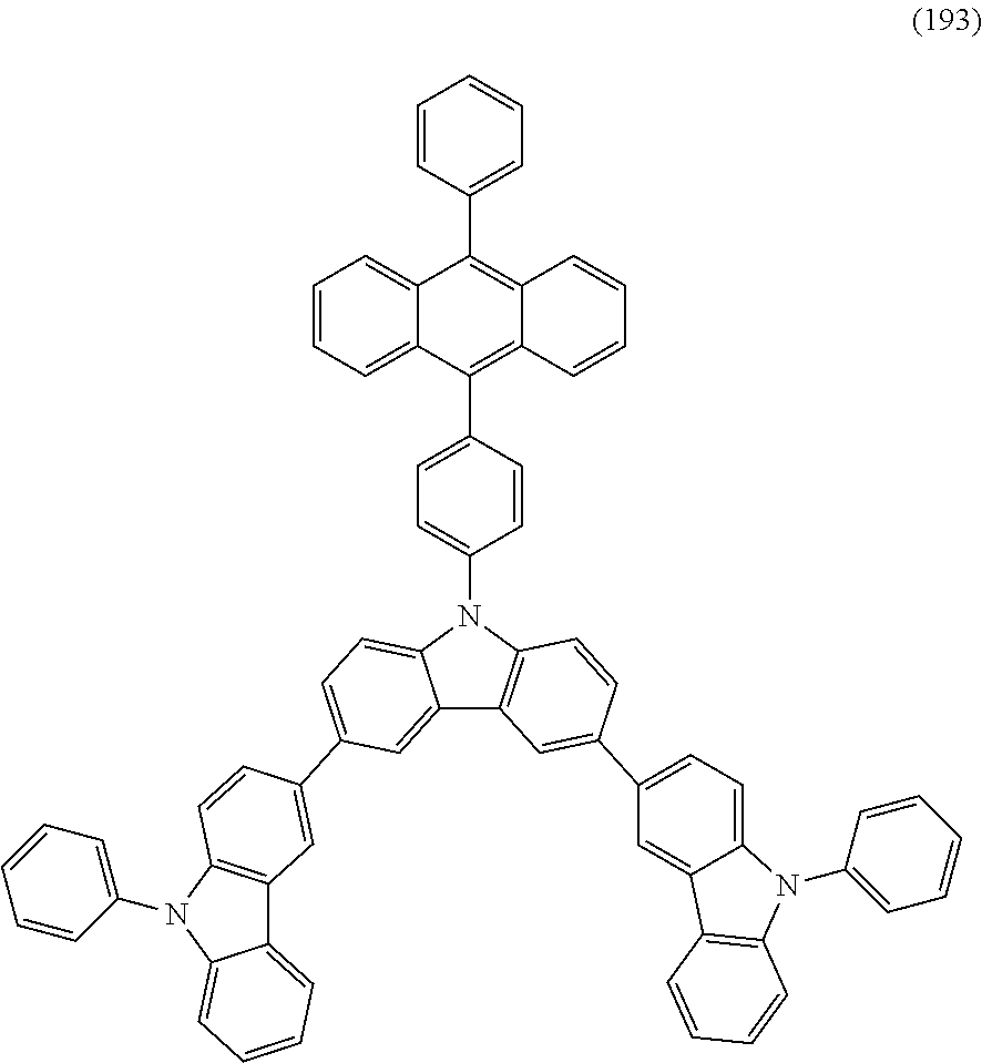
C1=CC=C2C(=C1)C(C1=CC=CC=C1)=C1C(=C2C2=CC=C(N3C4=CC=C(C5=CC6=C(N(C7=CC=CC=C7)C7=CC=CC=C67)C=C5)C=C4C4=C3C=CC(C3=CC=C5C(=C3)C3=C(N5C5=CC=CC=C5)C=CC=C3)=C4)C=C2)C=CC=C1
